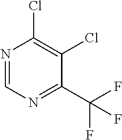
N1=CN=C(C(F)(F)F)C(Cl)=C1Cl
